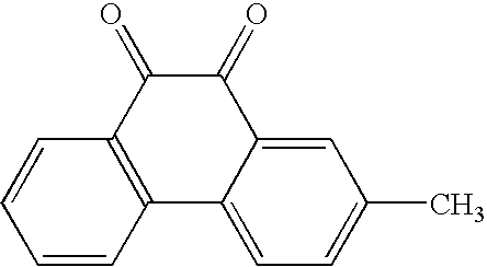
C1=CC2=C(C=C1)C(=O)C(=O)C1=CC(C)=CC=C21
